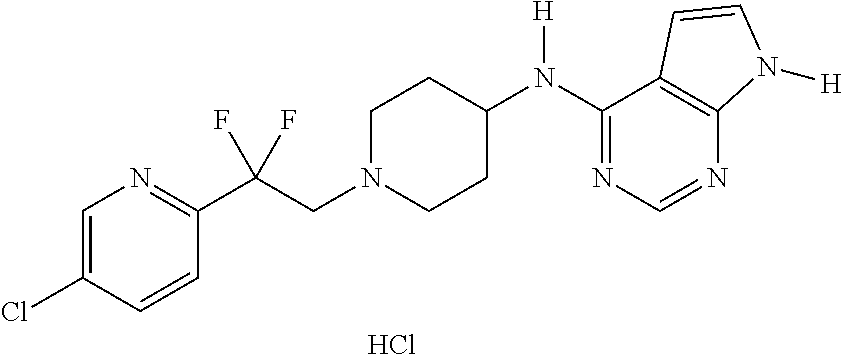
C1(N(C2CCN(CC(C3=NC=C(Cl)C=C3)(F)F)CC2)[H])=NC=NC2=C1C=CN2[H].Cl
